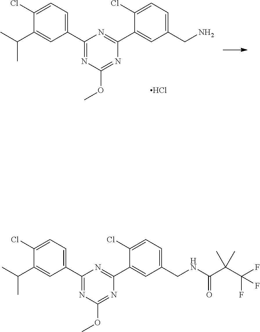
C1(Cl)=CC=C(C2=NC(OC)=NC(C3=CC(CNC(C(C(F)(F)F)(C)C)=O)=CC=C3Cl)=N2)C=C1C(C)C.C1(Cl)=CC=C(C2=NC(OC)=NC(C3=CC(CN)=CC=C3Cl)=N2)C=C1C(C)C.Cl
